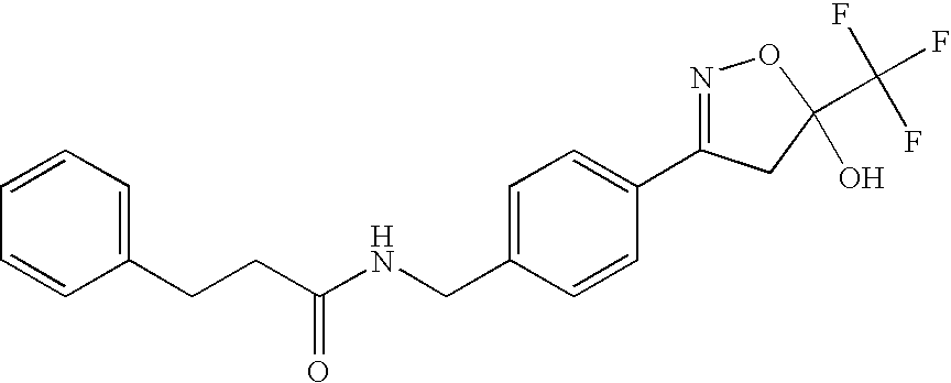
C(C1=CC=CC=C1)CC(NCC1=CC=C(C2=NOC(C(F)(F)F)(O)C2)C=C1)=O
